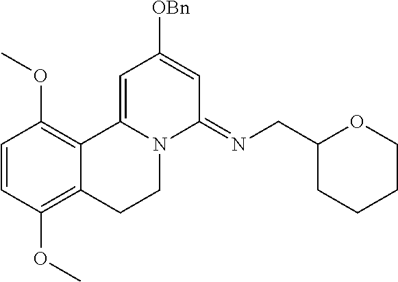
C1=CC(OC)=C2C(=C1OC)C1=CC([OBn])=CC(=NCC3CCCCO3)N1CC2
